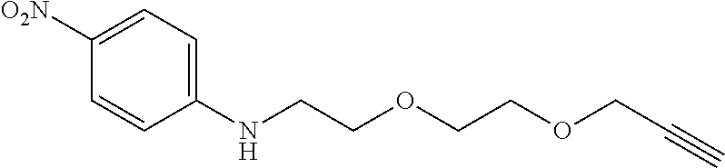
N(CCOCCOCC#C)C1=CC=C([O2N])C=C1
